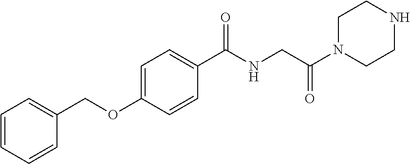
C1=CC=CC(COC2=CC=C(C(NCC(N3CCNCC3)=O)=O)C=C2)=C1
